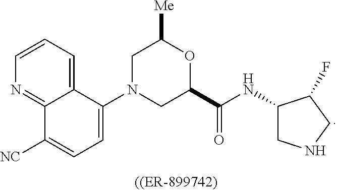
N1=C2C(=CC=C1)C(N1CC(C(NC3CNCC3F)=O)OC([Me])C1)=CC=C2[NC]
